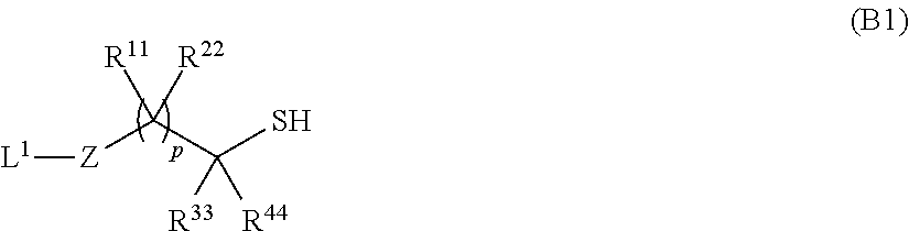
[L1][Z]C(C(S)([R33])[R44])([R22])[R11]
